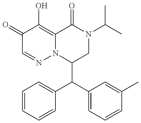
C1(C(C2=CC=CC(C)=C2)C2=CC=CC=C2)CN(C(C)C)C(=O)C2=C(O)C(=O)C=NN12
